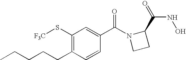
C1(S[F3C])=C(CCCCC)C=CC(C(N2CCC2C(=O)NO)=O)=C1
